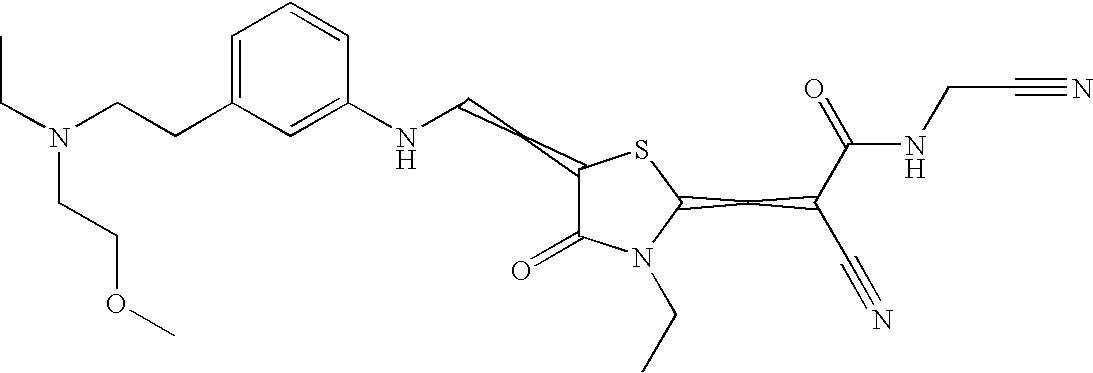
C(CC1=CC=CC(NCCC2C(=O)N(CC)C(CC(C#N)C(=O)NCC#N)S2)=C1)N(CC)CCOC
